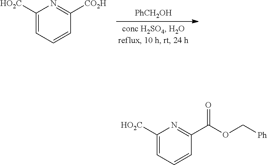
[PhCH2OH].C1([HO2C])=CC=CC([CO2H])=N1.C1([HO2C])=CC=CC(C(OC[Ph])=O)=N1
